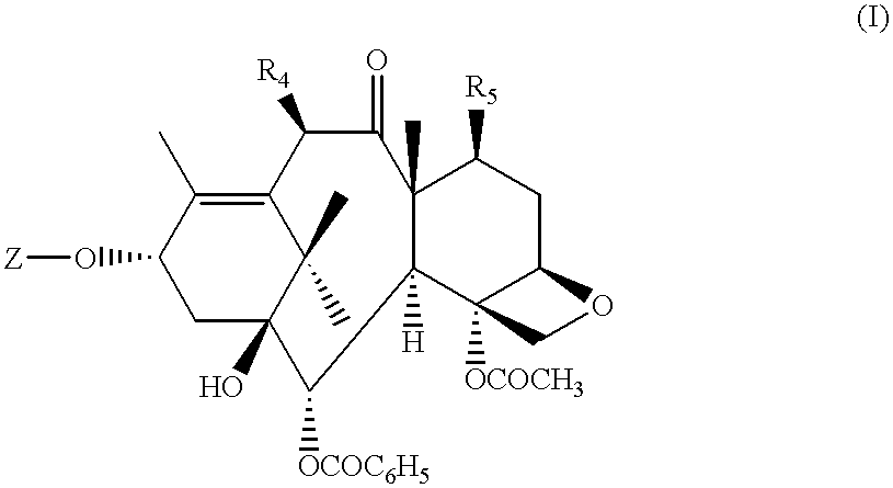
C1(O[Z])CC2(O)C(C)(C)C(=C1C)C([R4])C(=O)C1(C)C([H])(C3([OCOCH3])C(CC1[R5])OC3)C2[OCOC6H5]
